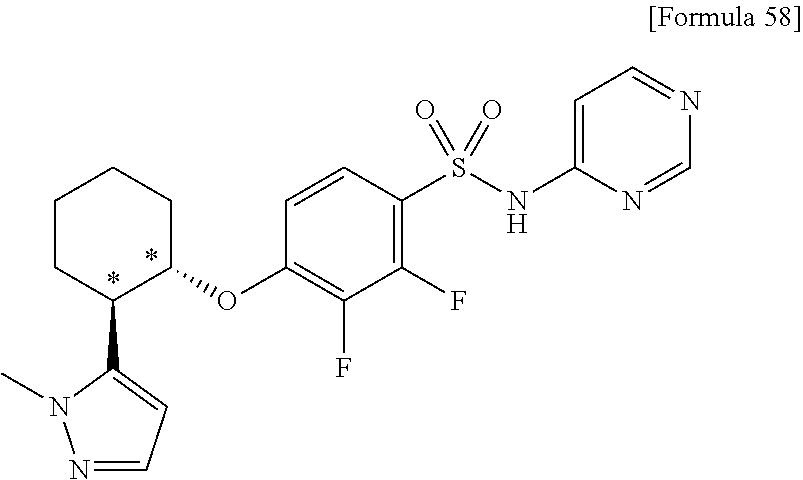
C1(S(NC2=CC=NC=N2)(=O)=O)=C(F)C(F)=C(OC2CCCCC2C2=CC=NN2C)C=C1
